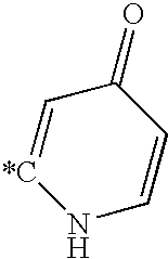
C1=[*C]NC=CC1=O
